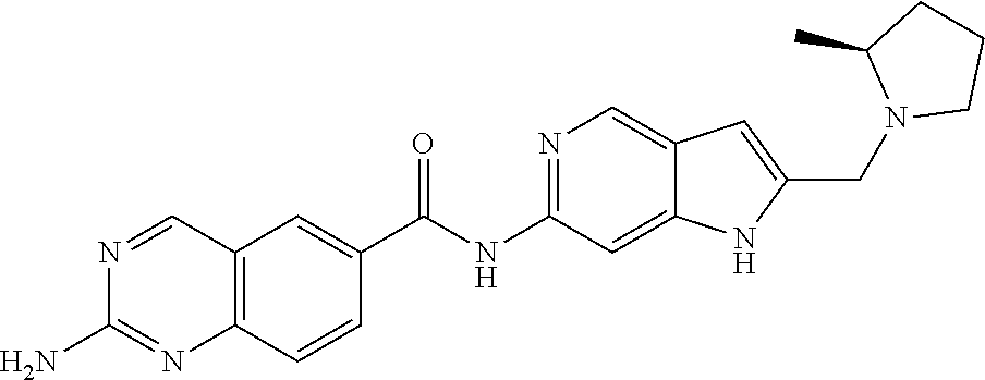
C1=C(C(=O)NC2=NC=C3C=C(CN4CCCC4C)NC3=C2)C=CC2=C1C=NC(N)=N2
